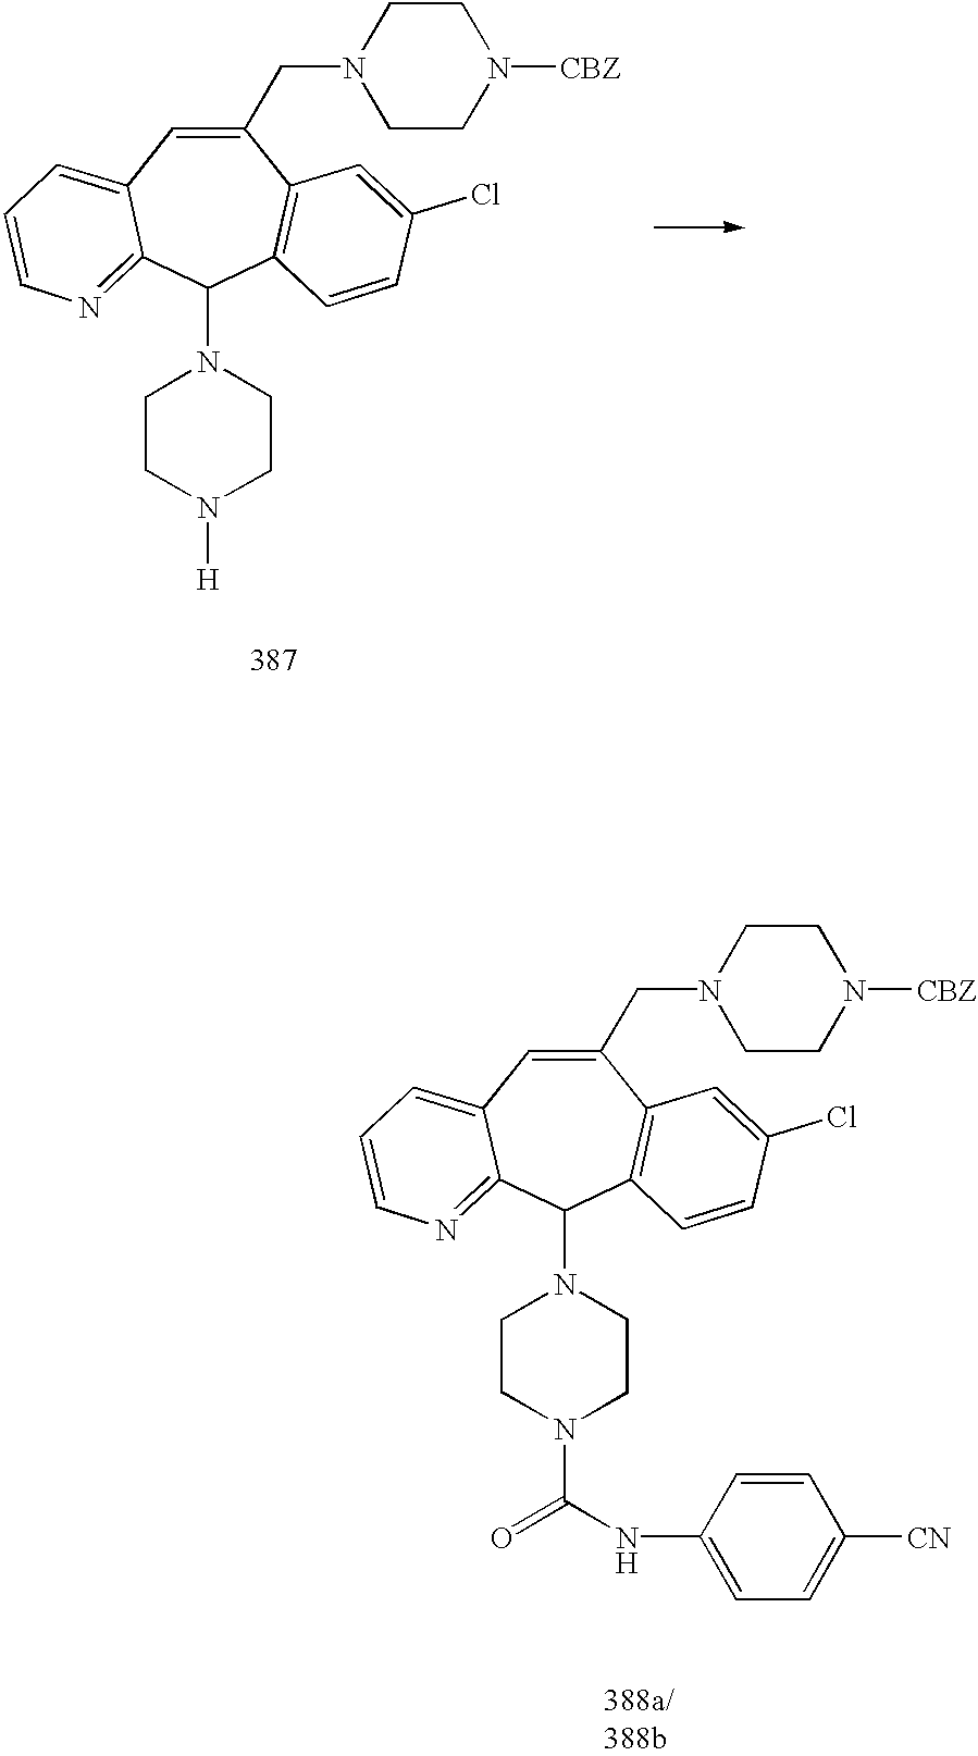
C1(CN2CCN([CBZ])CC2)=CC2=CC=CN=C2C(N2CCN(C(NC3=CC=C([CN])C=C3)=O)CC2)C2=C1C=C(Cl)C=C2.C1(CN2CCN([CBZ])CC2)=CC2=CC=CN=C2C(N2CCN([H])CC2)C2=C1C=C(Cl)C=C2
